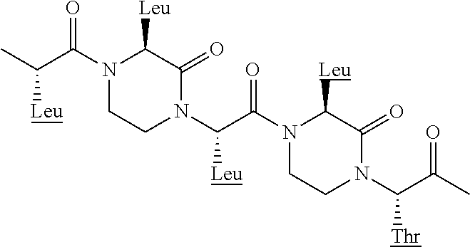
N1(C(C(C)[Leu])=O)CCN(C([Leu])C(=O)N2CCN(C([Thr])C(=O)C)C(=O)C2[Leu])C(=O)C1[Leu]
